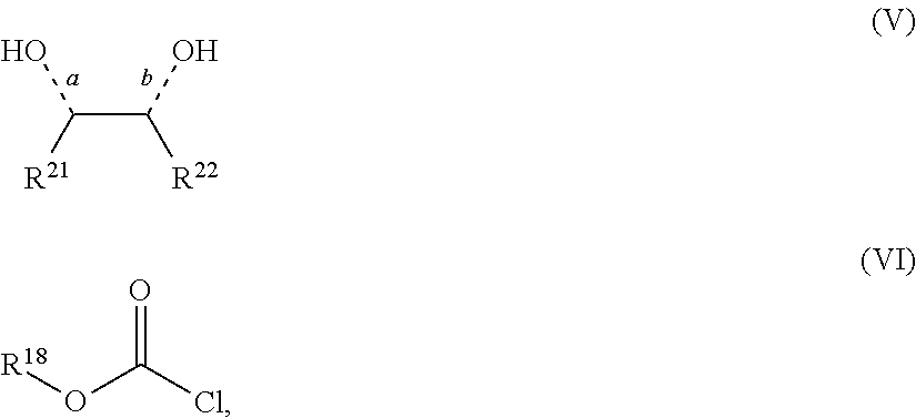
C(C(O)[R22])([R21])O.O(C(Cl)=O)[R18]
